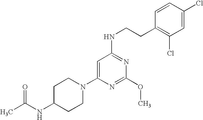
C1C(NC(C)=O)CCN(C2=CC(NCCC3=C(Cl)C=C(Cl)C=C3)=NC(OC)=N2)C1
